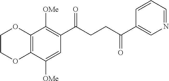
C12=C(C([OMe])=CC(C(CCC(C3=CN=CC=C3)=O)=O)=C1[OMe])OCCO2
